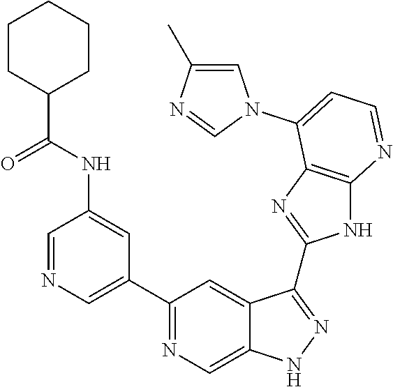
C1=NC=C(C2=NC=C3C(=C2)C(C2=NC4=C(N2)N=CC=C4N2C=C(C)N=C2)=NN3)C=C1NC(=O)C1CCCCC1
